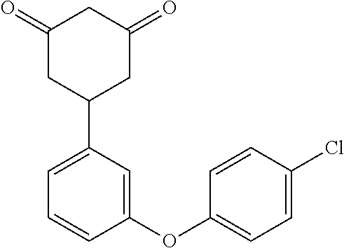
C1(=O)CC(C2=CC=CC(OC3=CC=C(Cl)C=C3)=C2)CC(=O)C1
